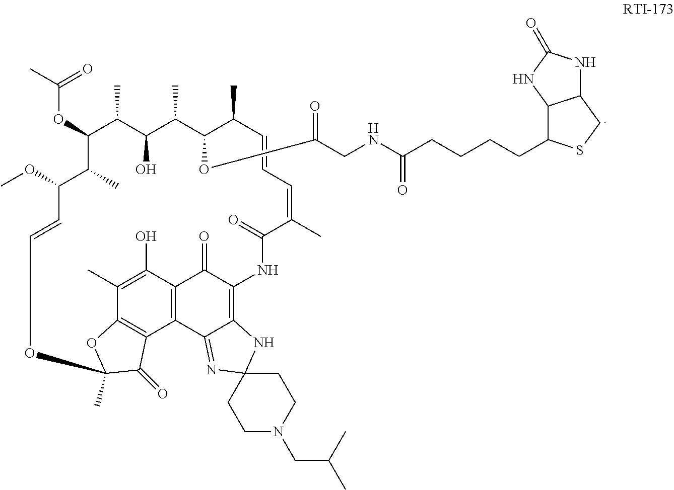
O(C1C(C)C(O)C(C)C(OC(CNC(CCCCC2C3C(CS2)NC(=O)N3)=O)=O)C(C)C=CC=C(C)C(=O)NC2=C3C(=NC4(N3)CCN(CC(C)C)CC4)C3=C(C2=O)C(O)=C(C)C2=C3C(=O)C(C)(O2)OC=CC(OC)C1C)C(C)=O
